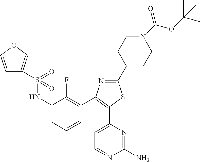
S(=O)(NC1=CC=CC(C2=C(C3=CC=NC(N)=N3)SC(C3CCN(C(OC(C)(C)C)=O)CC3)=N2)=C1F)(=O)C1=COC=C1
